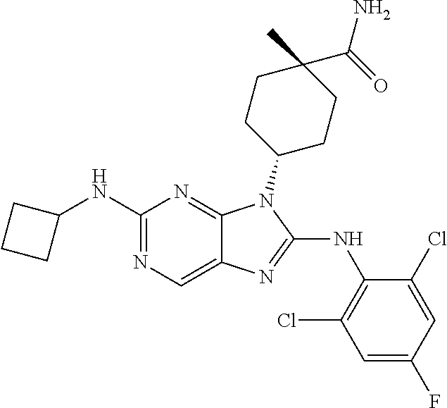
C1(NC2CCC2)=NC=C2C(=N1)N(C1CCC(C)(C(=O)N)CC1)C(NC1=C(Cl)C=C(F)C=C1Cl)=N2
